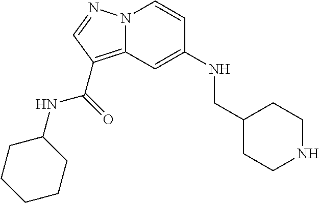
N1CCC(CNC2=CC3=C(C(NC4CCCCC4)=O)C=NN3C=C2)CC1
